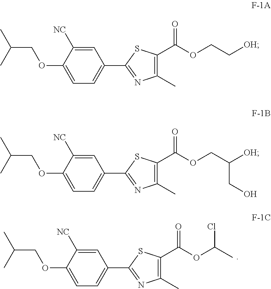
C1=C([NC])C(OCC(C)C)=CC=C1C1=NC(C)=C(C(OC(C)Cl)=O)S1.C1=C([NC])C(OCC(C)C)=CC=C1C1=NC(C)=C(C(OCC[OH])=O)S1.C1=C([NC])C(OCC(C)C)=CC=C1C1=NC(C)=C(C(OCC([OH])CO)=O)S1
